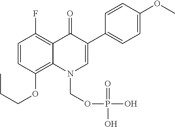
C1=CC(OCCC)=C2C(=C1F)C(=O)C(C1=CC=C(OC)C=C1)=CN2COP(=O)(O)O
